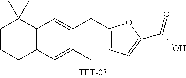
C1CCC2=C(C1(C)C)C=C(CC1=CC=C(C(O)=O)O1)C(C)=C2
